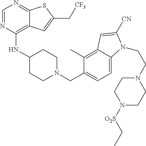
C1=NC(NC2CCN(CC3=CC=C4C(=C3C)C=C([CN])N4CCN3CCN([O2S]CC)CC3)CC2)=C2C(=N1)SC(C[CF3])=C2
